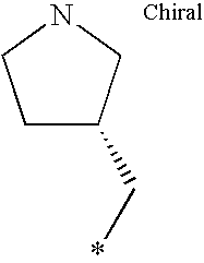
C1C(C*)CNC1
